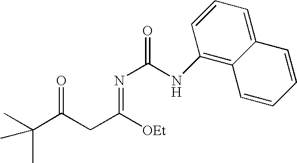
C(C(CC([OEt])=NC(=O)NC1=C2C(=CC=C1)C=CC=C2)=O)(C)(C)C
